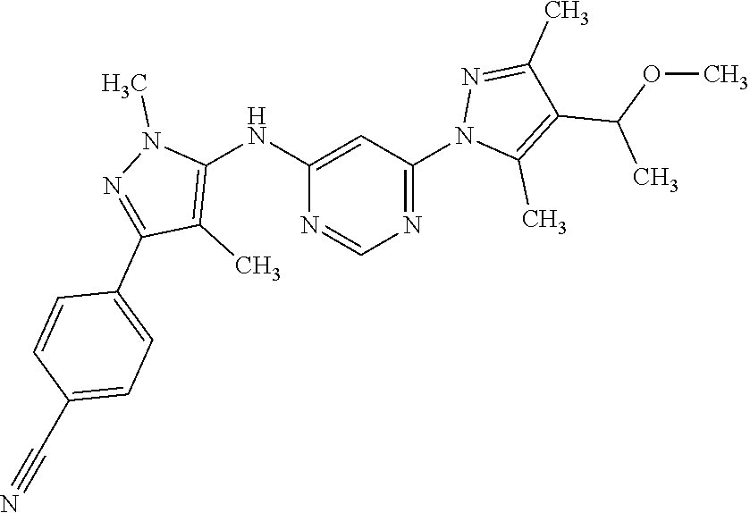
C1(NC2=C(C)C(C3=CC=C(C#N)C=C3)=NN2C)=CC(N2C(C)=C(C(OC)C)C(C)=N2)=NC=N1
